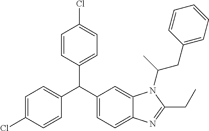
C1=C(Cl)C=CC(C(C2=CC=C3C(=C2)N(C(CC2=CC=CC=C2)C)C(CC)=N3)C2=CC=C(Cl)C=C2)=C1
